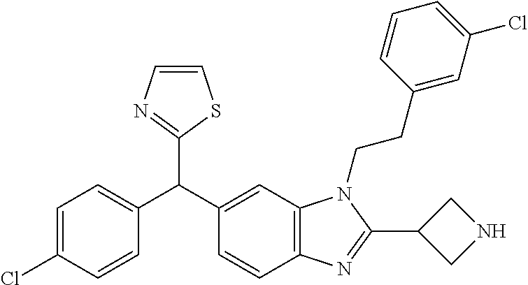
C1=CN=C(C(C2=CC3=C(C=C2)N=C(C2CNC2)N3CCC2=CC(Cl)=CC=C2)C2=CC=C(Cl)C=C2)S1
